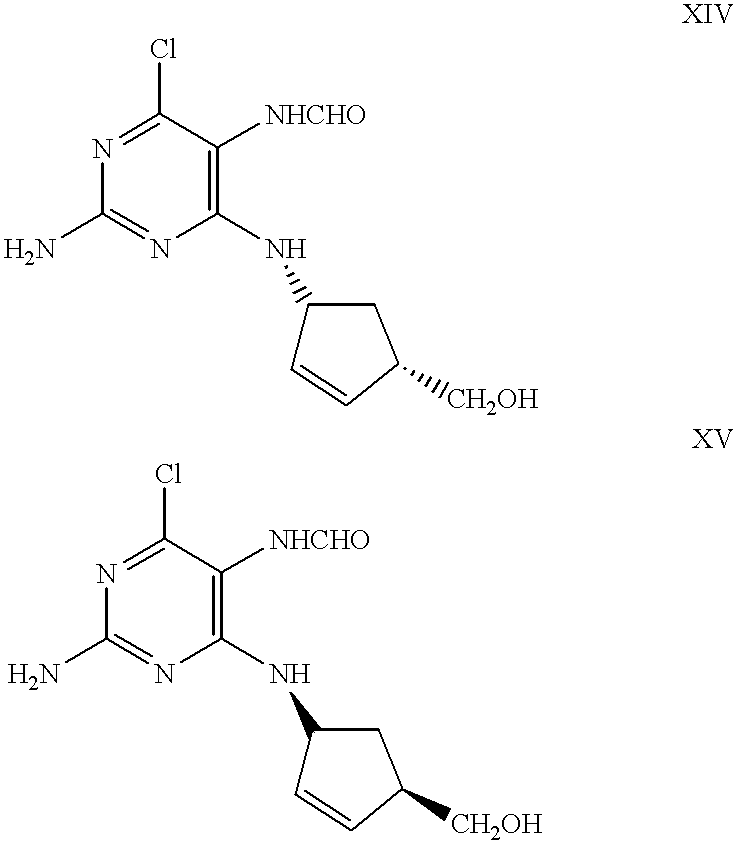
N1=C(Cl)C([NHCHO])=C(NC2C=CC([CH2OH])C2)N=C1N.N1=C(Cl)C([NHCHO])=C(NC2C=CC([CH2OH])C2)N=C1N
